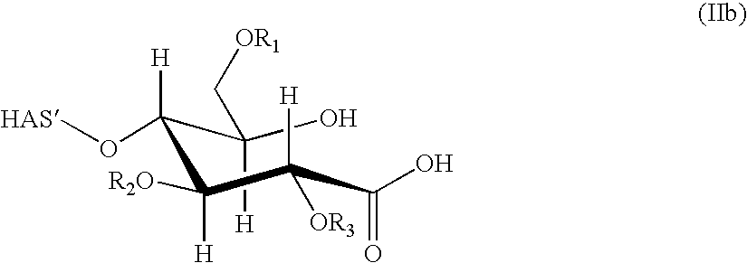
OC(C([H])(O[HAS])C([H])([R2O])C(C(=O)O)([H])[OR3])([H])C[OR1]
